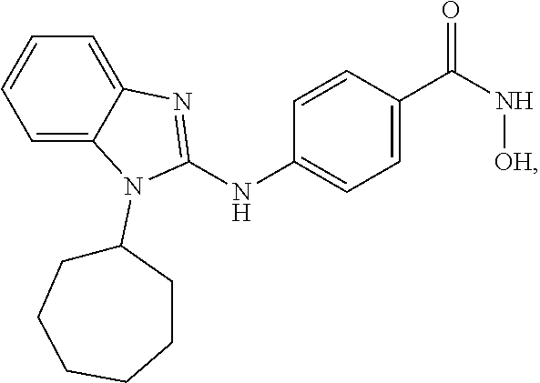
C1=CC(C(N[OH])=O)=CC=C1NC1=NC2=CC=CC=C2N1C1CCCCCC1
